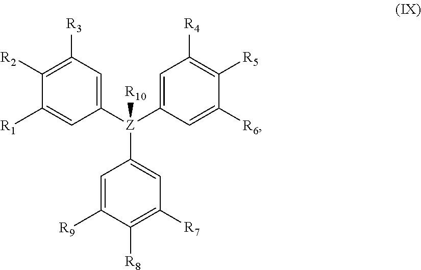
C1([R2])=C([R3])C=C([Z](C2=CC([R7])=C([R8])C([R9])=C2)(C2=CC([R4])=C([R5])C([R6])=C2)[R10])C=C1[R1]
